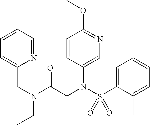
C(N(CC)C(CN(C1=CN=C(OC)C=C1)S(C1=CC=CC=C1C)(=O)=O)=O)C1=CC=CC=N1
